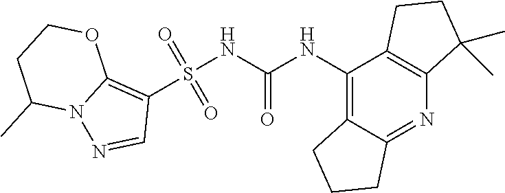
S(NC(NC1=C2C(=NC3=C1CCC3(C)C)CCC2)=O)(C1=C2N(N=C1)C(C)CCO2)(=O)=O
